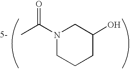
N1(C(C)=O)CCCC(O)C1
